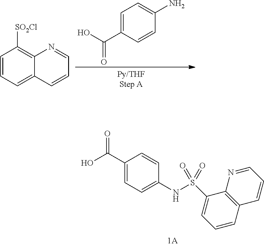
C1=C(C(=O)O)C=CC(N)=C1.C1=CC=C2C(=C1[SO2Cl])N=CC=C2.C1(C(O)=O)=CC=C(NS(C2=CC=CC3=C2N=CC=C3)(=O)=O)C=C1
